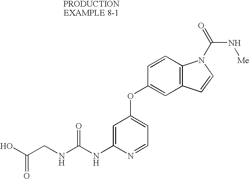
C1=C(NC(NCC(O)=O)=O)N=CC=C1OC1=CC2=C(C=C1)N(C(=O)N[Me])C=C2
